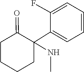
C1(C2(NC)CCCCC2=O)=CC=CC=C1F
